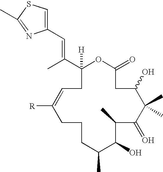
C1(C(C)=CC2=CSC(C)=N2)([H])CC=C([R])CCCC(C)C(O)C(C)C(=O)C(C)(C)C(O)CC(=O)O1
